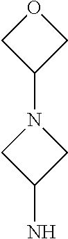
C1OCC1N1CC(N)C1
